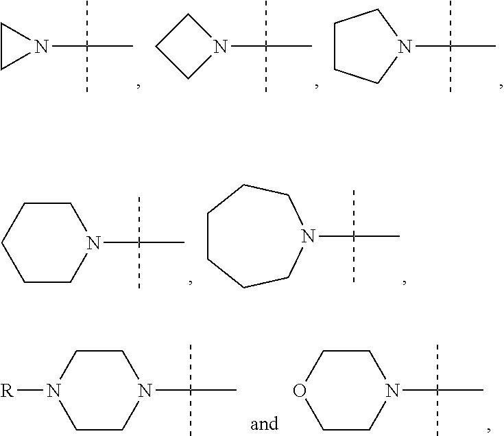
C1CN1C(C)(C)C.C1CCN1C(C)(C)C.C1CCN(C(C)(C)C)C1.C1CCCCN1C(C)(C)C.C1CCCN(C(C)(C)C)CC1.C1CN([R])CCN1C(C)(C)C.C1COCCN1C(C)(C)C
